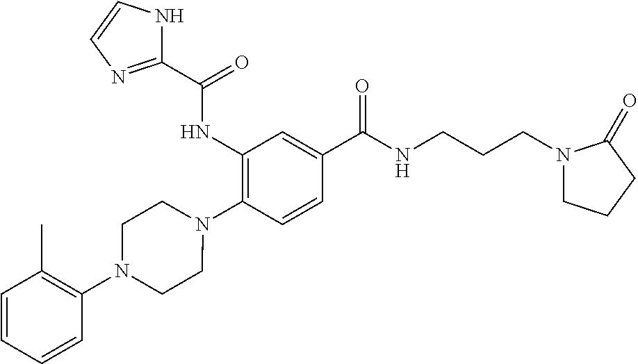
C1(NC(=O)C2=NC=CN2)=C(N2CCN(C3=C(C)C=CC=C3)CC2)C=CC(C(=O)NCCCN2CCCC2=O)=C1
